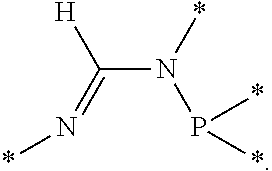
C(N(*)P(*)*)(=N*)[H]
